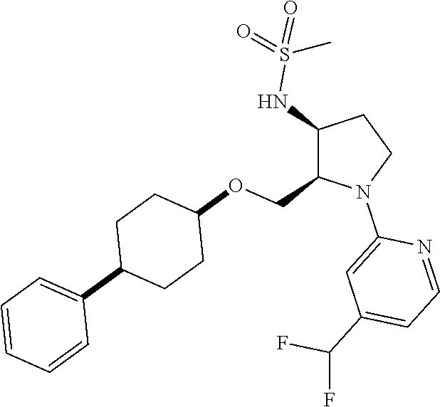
C1(NS(=O)(=O)C)C(COC2CCC(C3=CC=CC=C3)CC2)N(C2=CC(C(F)F)=CC=N2)CC1
